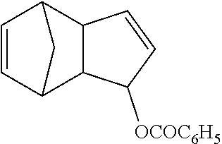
C1=CC2C3C(C1C2)C=CC3[OCOC6H5]
